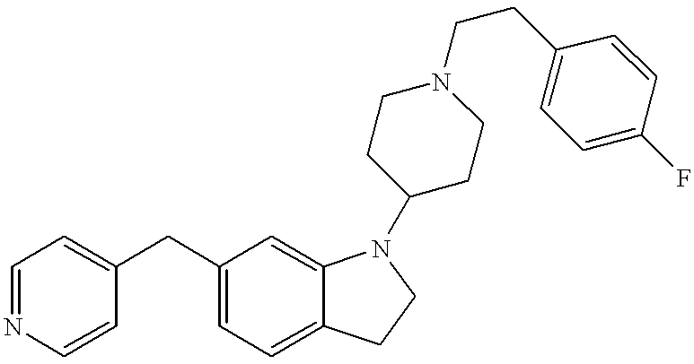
C1(CC2=CC=NC=C2)=CC=C2C(=C1)N(C1CCN(CCC3=CC=C(F)C=C3)CC1)CC2
